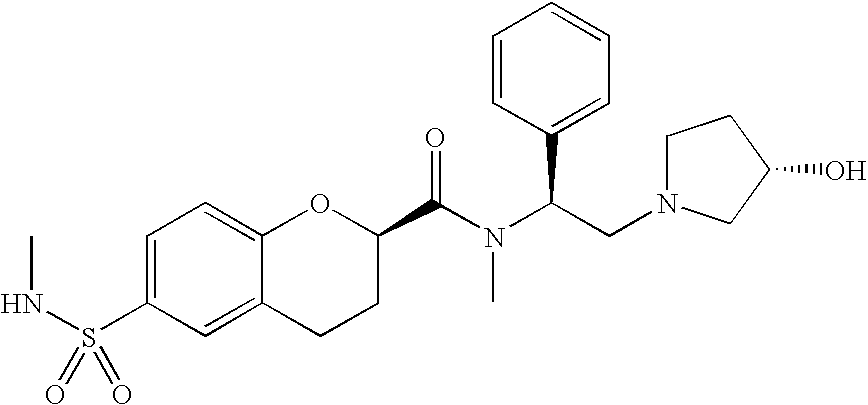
C(N(C(CN1CCC(O)C1)C1=CC=CC=C1)C)(=O)C1CCC2=CC(S(NC)(=O)=O)=CC=C2O1
